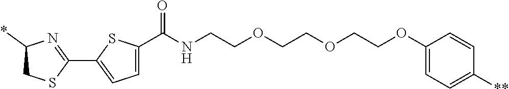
C1(C2=NC(*)CS2)=CC=C(C(NCCOCCOCCOC2=CC=C([**])C=C2)=O)S1
